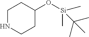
C1NCCC(O[Si](C)(C)C(C)(C)C)C1
